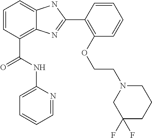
C1=CC(C(NC2=CC=CC=N2)=O)=C2C(=C1)NC(C1=C(OCCN3CC(F)(F)CCC3)C=CC=C1)=N2
